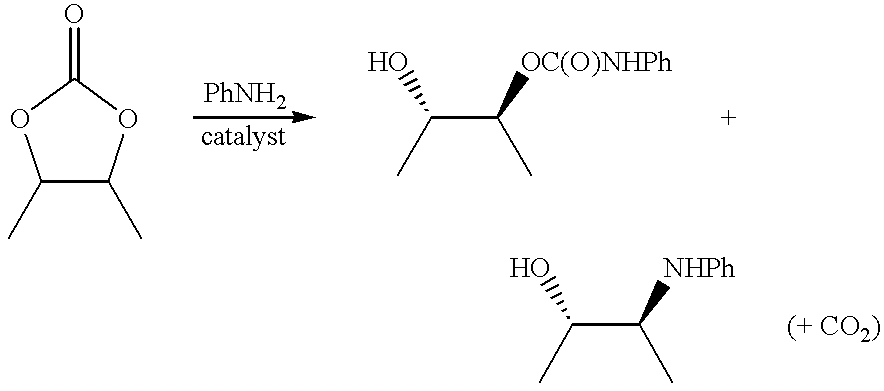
C1(C)C(C)OC(=O)O1.OC(C([OC(O)NHPh])C)C.OC(C([NHPh])C)C
